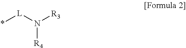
*[L]N([R3])[R4]
